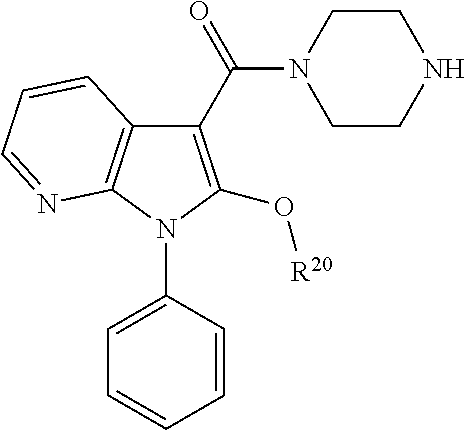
C1(C(=O)N2CCNCC2)=C(O[R20])N(C2=CC=CC=C2)C2=C1C=CC=N2
